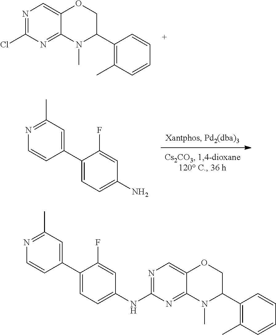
C1(Cl)=NC=C2C(=N1)N(C)C(C1=C(C)C=CC=C1)CO2.C1(N)=CC=C(C2=CC(C)=NC=C2)C(F)=C1.N(C1=NC=C2C(=N1)N(C)C(C1=C(C)C=CC=C1)CO2)C1=CC=C(C2=CC(C)=NC=C2)C(F)=C1
